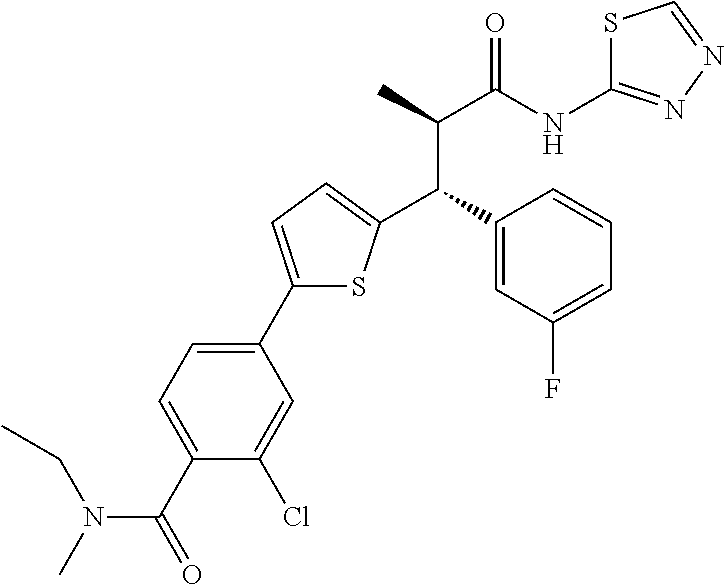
C1(C2=CC=C(C(C3=CC(F)=CC=C3)C(C(NC3=NN=CS3)=O)C)S2)=CC=C(C(=O)N(CC)C)C(Cl)=C1
